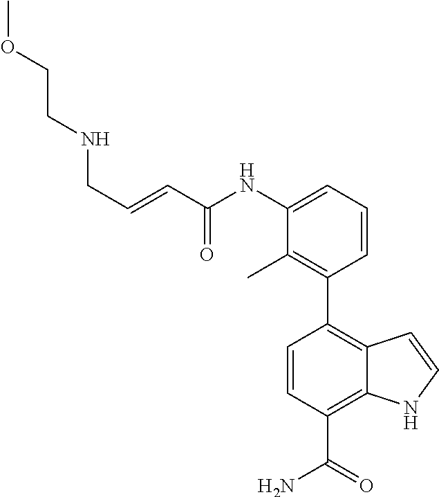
C1(C2=C3C(=C(C(=O)N)C=C2)NC=C3)=C(C)C(NC(C=CCNCCOC)=O)=CC=C1
